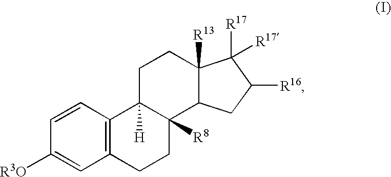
C1=CC([R3O])=CC2=C1C1([H])C([R8])(CC2)C2C([R13])(CC1)C([R17])([R17])C([R16])C2
